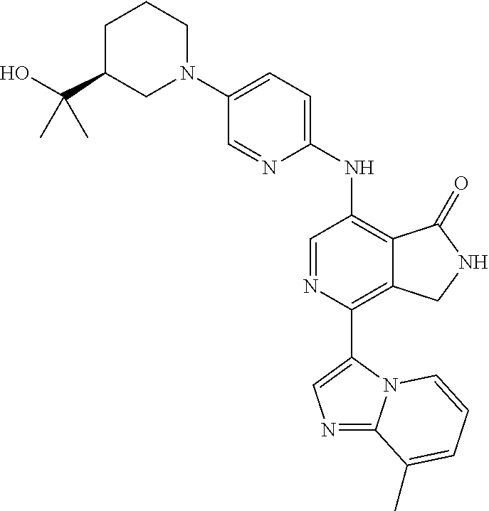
C1(N2CCCC(C(O)(C)C)C2)=CC=C(NC2=C3C(=C(C4=CN=C5N4C=CC=C5C)N=C2)CNC3=O)N=C1
